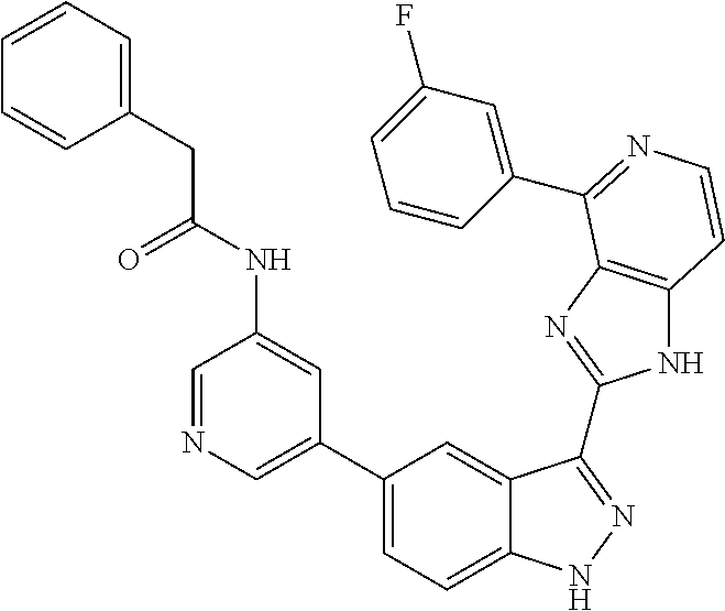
C1(C2=CN=CC(NC(=O)CC3=CC=CC=C3)=C2)=CC=C2C(=C1)C(C1=NC3=C(N1)C=CN=C3C1=CC(F)=CC=C1)=NN2
